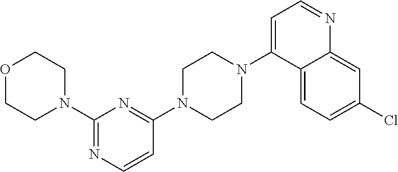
N1(C2=NC=CC(N3CCN(C4=CC=NC5=CC(Cl)=CC=C45)CC3)=N2)CCOCC1
